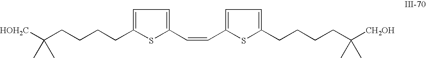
C(CCCCC1=CC=C(C=CC2=CC=C(CCCCC([CH2OH])(C)C)S2)S1)([HOH2C])(C)C
